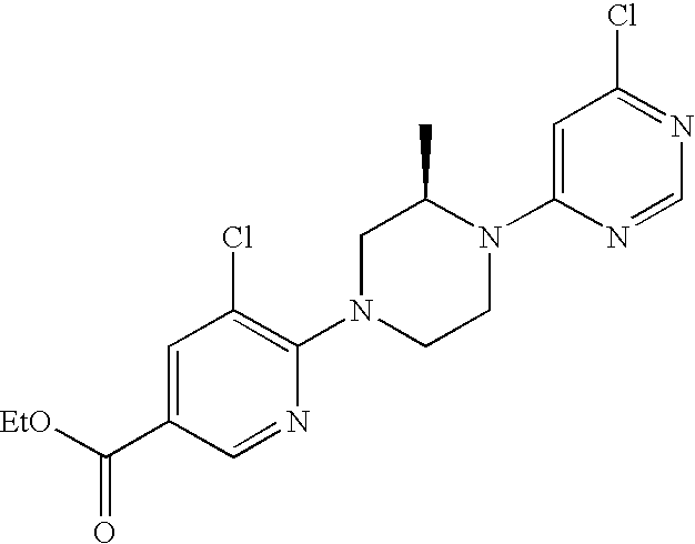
N1(C2=CC(Cl)=NC=N2)C(C)CN(C2=C(Cl)C=C(C([EtO])=O)C=N2)CC1
